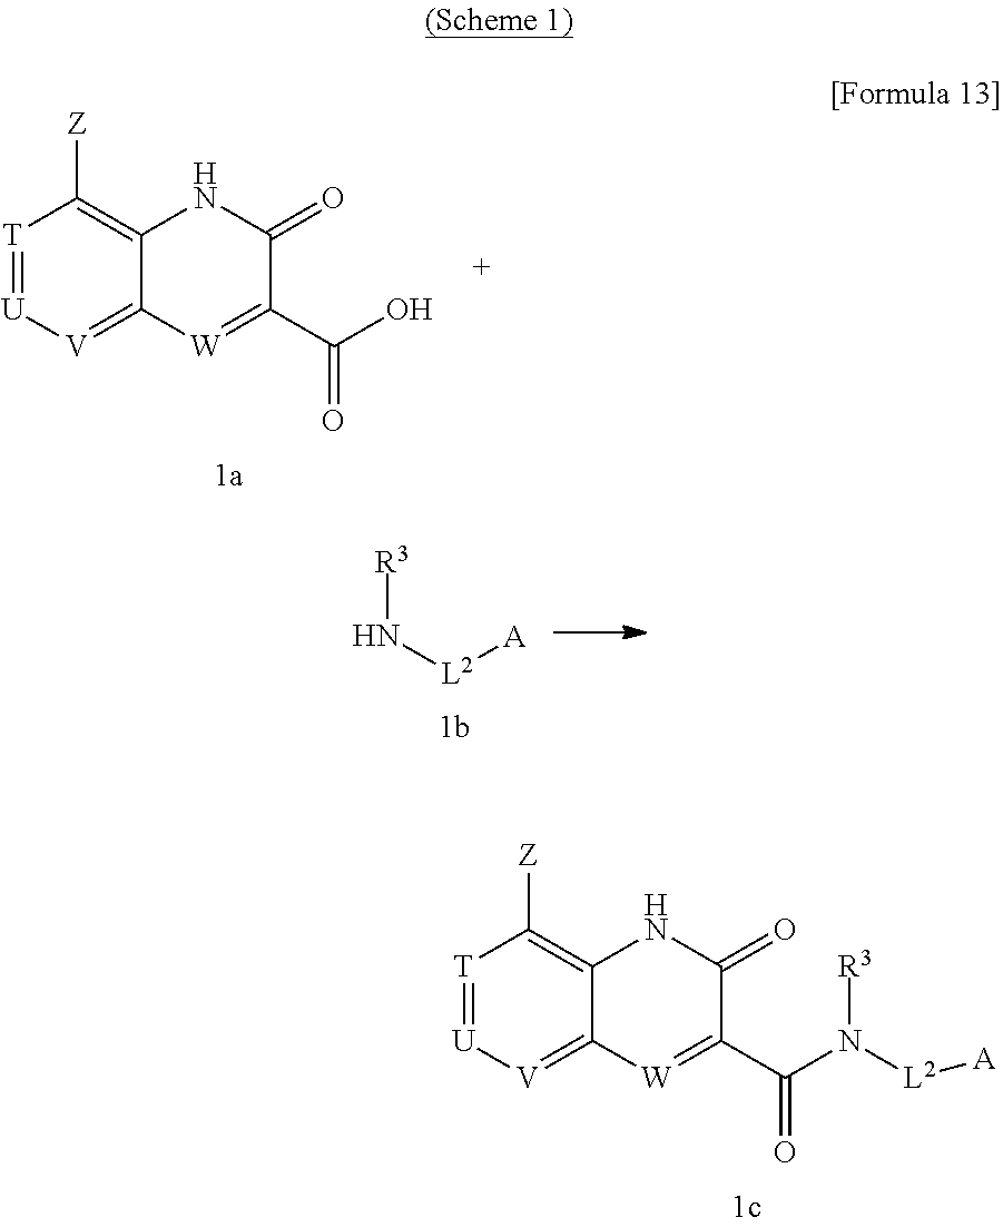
[T]1=[U][V]=C2C(=C1[Z])NC(=O)C(C(N([R3])[L2][A])=O)=[W]2.[T]1=[U][V]=C2C(=C1[Z])NC(=O)C(C(O)=O)=[W]2.[R3]N[L2][A]
